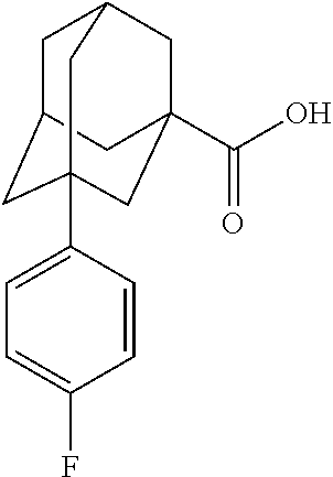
C1C2CC3(C4=CC=C(F)C=C4)CC(C(O)=O)(CC1C3)C2
